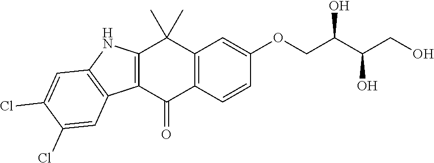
C1(C)(C)C2=C(C(=O)C3=C1NC1=C3C=C(Cl)C(Cl)=C1)C=CC(OCC(C(CO)O)O)=C2
